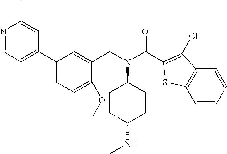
N1=CC=C(C2=CC=C(OC)C(CN(C3CCC(NC)CC3)C(C3=C(Cl)C4=C(S3)C=CC=C4)=O)=C2)C=C1C
